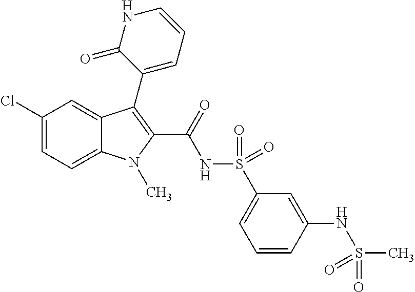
C12=CC=C(Cl)C=C1C(C1=CC=CNC1=O)=C(C(=O)NS(C1=CC=CC(NS(C)(=O)=O)=C1)(=O)=O)N2C
